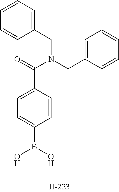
C1=CC=C(CN(CC2=CC=CC=C2)C(=O)C2=CC=C(B(O)O)C=C2)C=C1
